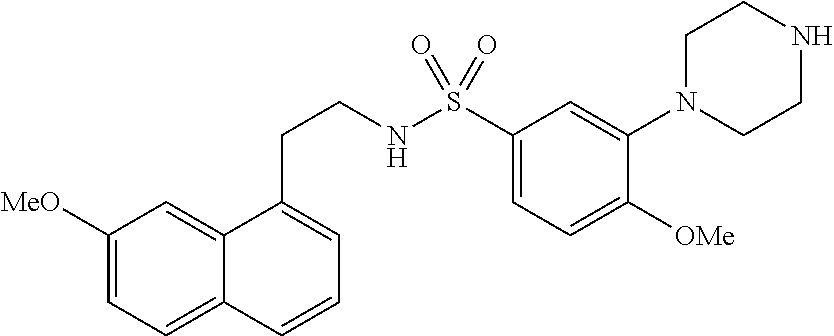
C1([MeO])=CC=C2C(=C1)C(CCNS(C1=CC=C([OMe])C(N3CCNCC3)=C1)(=O)=O)=CC=C2
